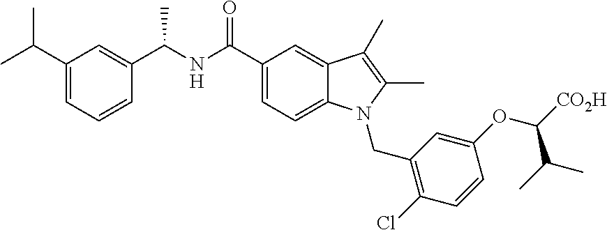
C1(C(NC(C2=CC(C(C)C)=CC=C2)C)=O)=CC=C2C(=C1)C(C)=C(C)N2CC1=C(Cl)C=CC(OC(C(C)C)[CO2H])=C1
